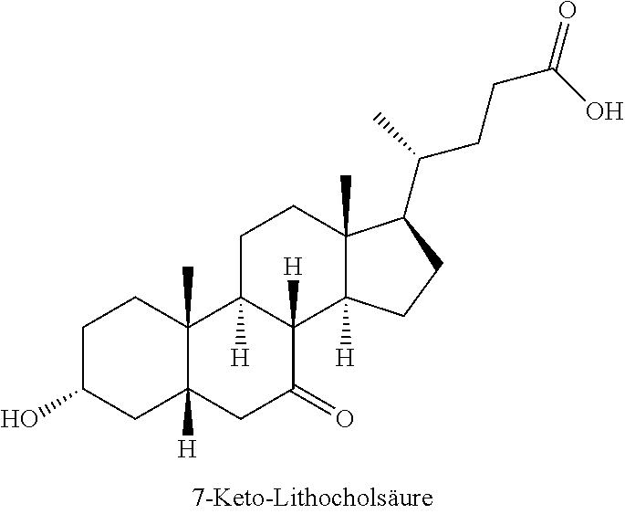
C1C(O)CC2([H])C(C)(C1)C1([H])C([H])(C(=O)C2)C2([H])C(C)(CC1)C(C(C)CCC(O)=O)CC2
